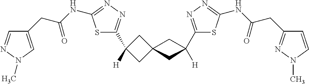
S1C(C2([H])CC3(C2)CC(C2=NN=C(NC(=O)CC4=NN(C)C=C4)S2)([H])C3)=NN=C1NC(=O)CC1=CN(C)N=C1
